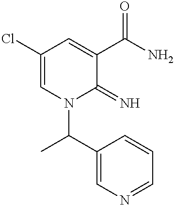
C1(Cl)=CN(C(C)C2=CN=CC=C2)C(=N)C(C(N)=O)=C1
